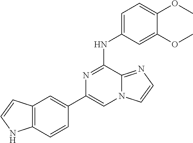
C12=C(C=CC(C3=CN4C(=NC=C4)C(NC4=CC=C(OC)C(OC)=C4)=N3)=C1)NC=C2
